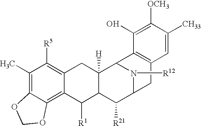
C1(C)=C2C(=C3C(=C1[R5])CC1([H])C(C3[R1])C([R21])C3N([R12])C1C1=C(C3)C=C([CH33])C([OCH3])=C1O)OCO2
